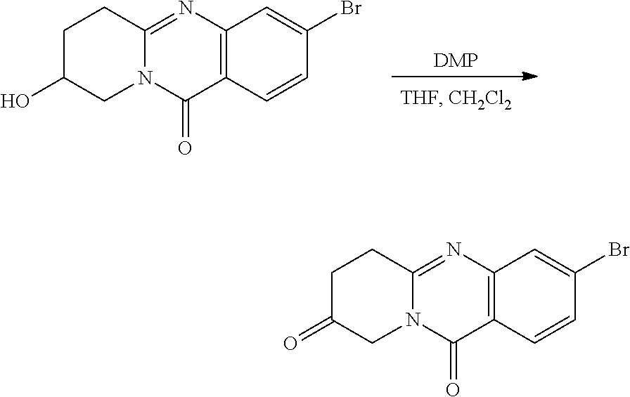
C12=C(C=CC(Br)=C1)C(=O)N1C(=N2)CCC(O)C1.[DMP].C12=C(C=CC(Br)=C1)C(=O)N1C(=N2)CCC(=O)C1
